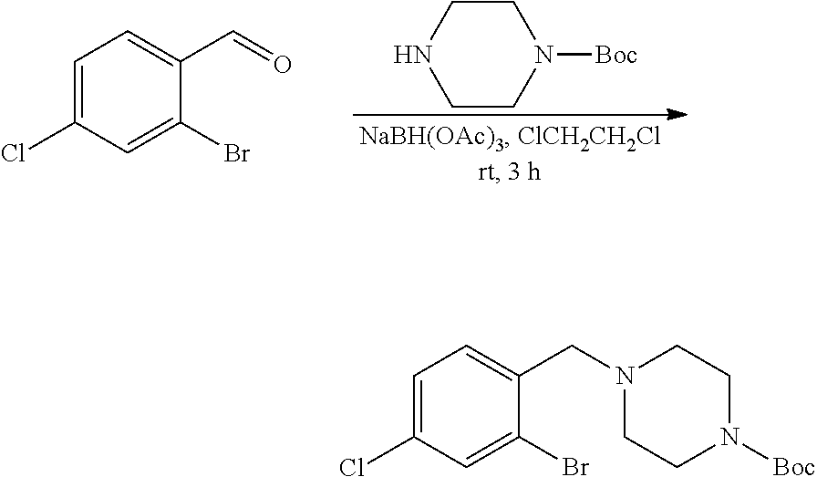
C1CNCCN1[Boc].C1=C(Cl)C=C(Br)C(C=O)=C1.C1=C(Cl)C=C(Br)C(CN2CCN([Boc])CC2)=C1
